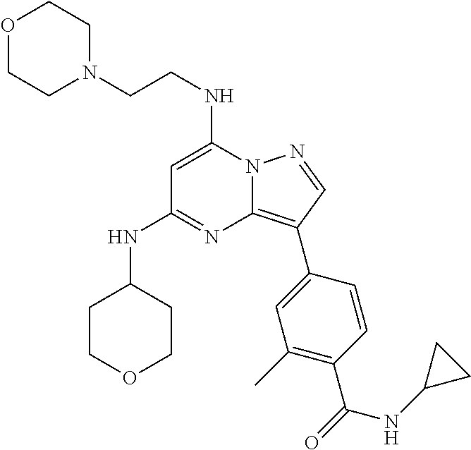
C(N1CCOCC1)CNC1=CC(NC2CCOCC2)=NC2=C(C3=CC(C)=C(C(=O)NC4CC4)C=C3)C=NN12
